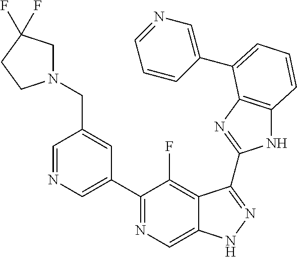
C1=NC=C(C2=NC=C3C(=C2F)C(C2=NC4=C(N2)C=CC=C4C2=CN=CC=C2)=NN3)C=C1CN1CC(F)(F)CC1
